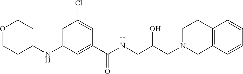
C1(NC2CCOCC2)=CC(Cl)=CC(C(NCC(CN2CCC3=C(C2)C=CC=C3)O)=O)=C1
